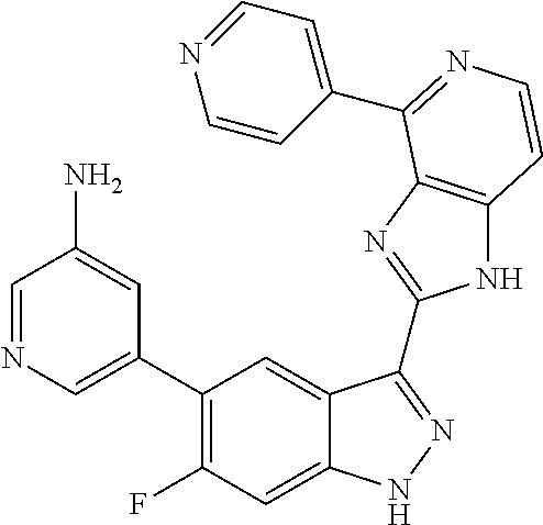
C1=C(C2=C(F)C=C3C(=C2)C(C2=NC4=C(N2)C=CN=C4C2=CC=NC=C2)=NN3)C=C(N)C=N1
